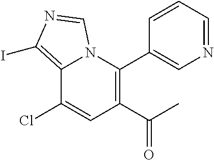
C12=C(I)N=CN1C(C1=CN=CC=C1)=C(C(C)=O)C=C2Cl
